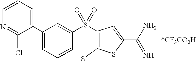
C1(C2=CC=CC(S(C3=C(SC)SC(C(N)=N)=C3)(=O)=O)=C2)=CC=CN=C1Cl.[*CF3CO2H]
